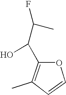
OC(C(C)F)C1=C(C)C=CO1
